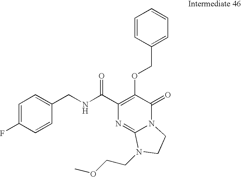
N(C(C1=C(OCC2=CC=CC=C2)C(=O)N2C(=N1)N(CCOC)CC2)=O)CC1=CC=C(F)C=C1
